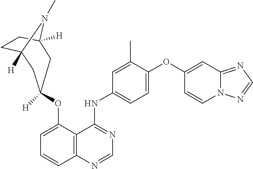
O(C1=CC=CC2=C1C(NC1=CC=C(OC3=CC4=NC=NN4C=C3)C(C)=C1)=NC=N2)C1([H])CC2([H])CCC([H])(N2C)C1
